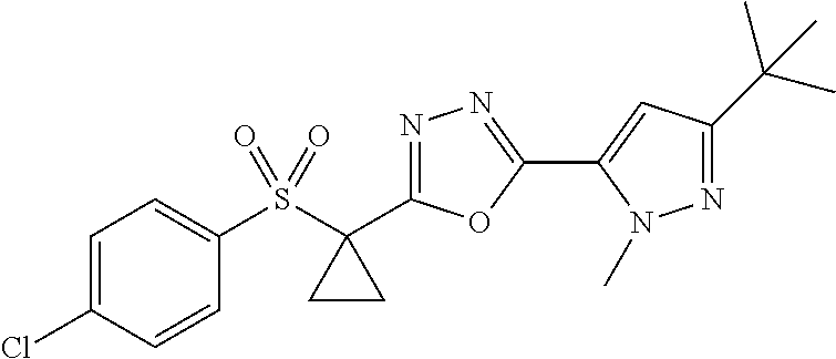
N1=C(C2(S(C3=CC=C(Cl)C=C3)(=O)=O)CC2)OC(C2=CC(C(C)(C)C)=NN2C)=N1
